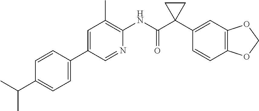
C1=C(C2=CC=C(C(C)C)C=C2)C=NC(NC(C2(C3=CC4=C(C=C3)OCO4)CC2)=O)=C1C
